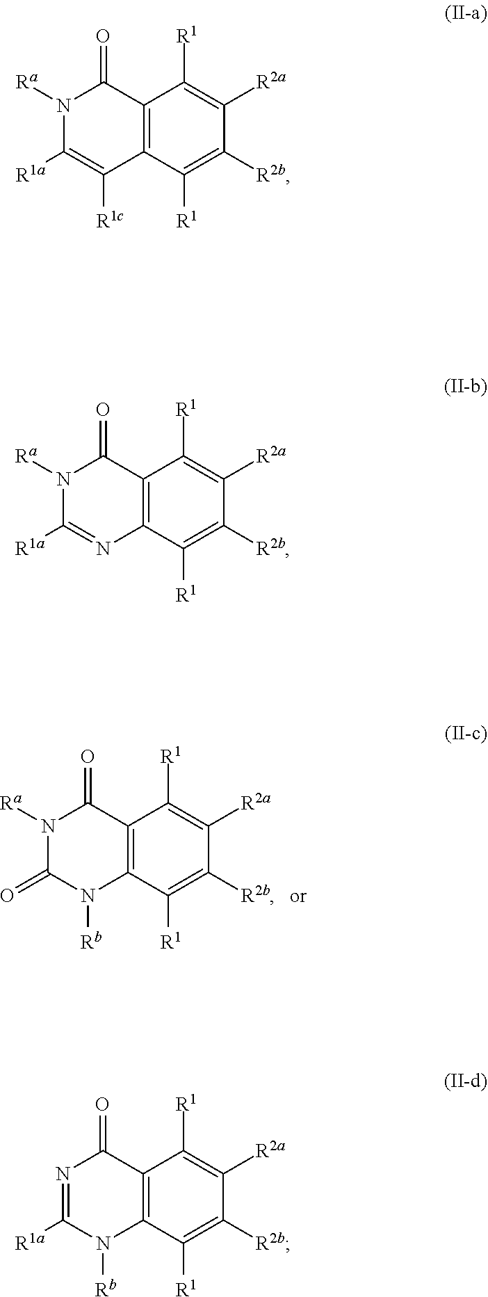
C12=C(C([R1])=C([R2b])C([R2a])=C1[R1])N([Rb])C(=O)N([Ra])C2=O.C12=C(C([R1])=C([R2b])C([R2a])=C1[R1])C([R1c])=C([R1a])N([Ra])C2=O.C12=C(C([R1])=C([R2b])C([R2a])=C1[R1])N=C([R1a])N([Ra])C2=O.C12=C(C([R1])=C([R2b])C([R2a])=C1[R1])N([Rb])C([R1a])=NC2=O
